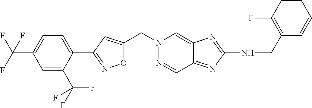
C(N1N=CC2=NC(NCC3=C(F)C=CC=C3)=NC2=C1)C1=CC(C2=CC=C(C(F)(F)F)C=C2C(F)(F)F)=NO1
